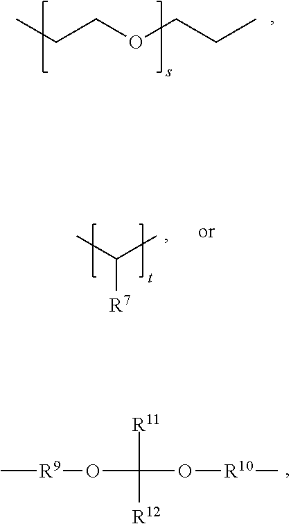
C[R9]OC([R12])([R11])O[R10]C.CCCOCCC.CC([R7])C
